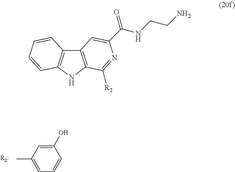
CC1=CC=CC(O)=C1.C12=C(NC3=C1C=CC=C3)C([R2])=NC(C(NCCN)=O)=C2
